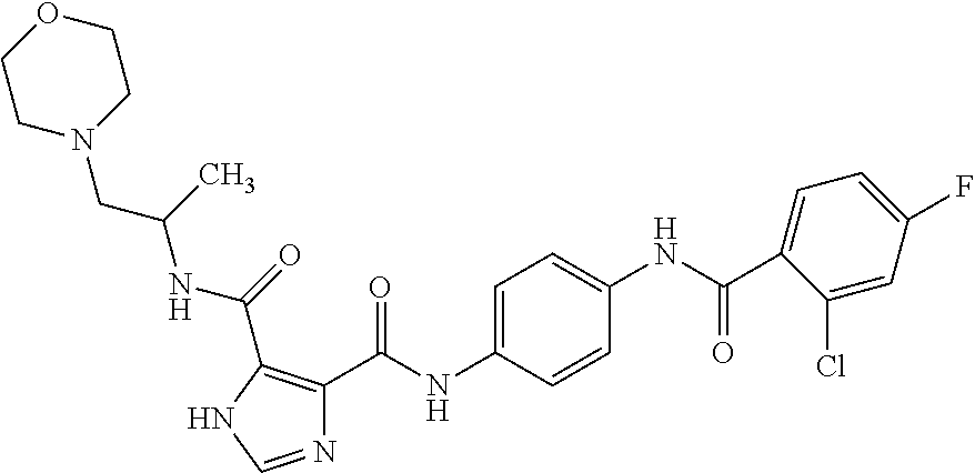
N1=CNC(C(=O)NC(C)CN2CCOCC2)=C1C(NC1=CC=C(NC(C2=CC=C(F)C=C2Cl)=O)C=C1)=O
